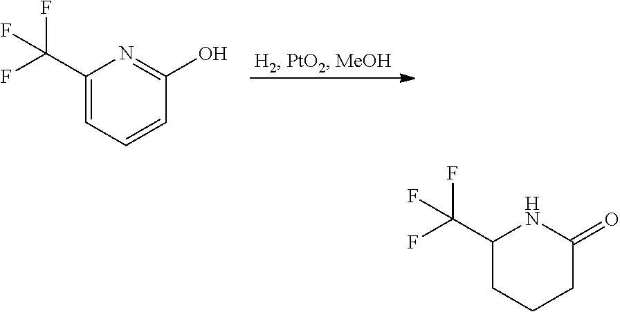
C1(C(F)(F)F)=CC=CC(O)=N1.C1(C(F)(F)F)CCCC(=O)N1
